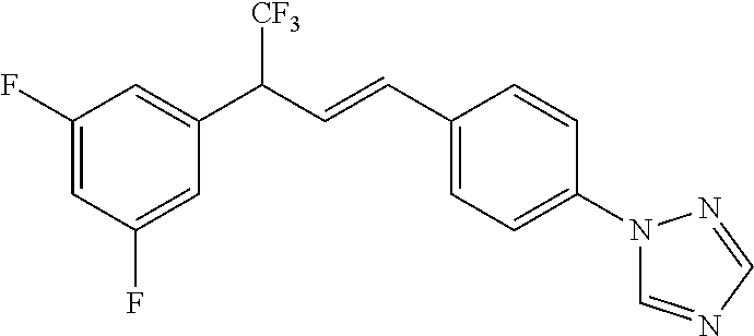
C1=C(F)C=C(F)C=C1C(C=CC1=CC=C(N2C=NC=N2)C=C1)[CF3]
